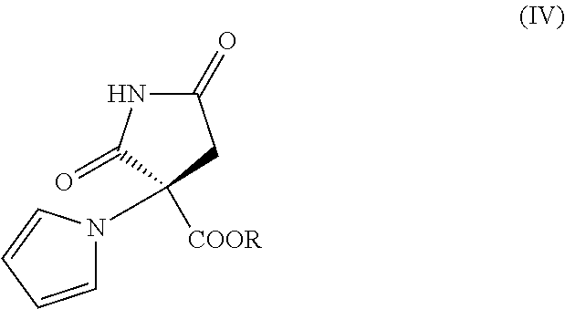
C1(=O)NC(=O)C([COOR])(N2C=CC=C2)C1
